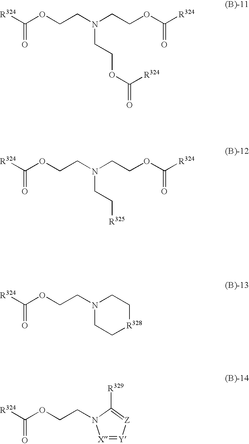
C(=O)([R324])OCCN(CCOC(=O)[R324])CCOC([R324])=O.C(=O)([R324])OCCN(CC[R325])CCOC([R324])=O.C(=O)([R324])OCCN1CC[R328]CC1.C(=O)([R324])OCCN1[X]=[Y][Z]=C1[R329]
